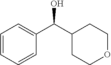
C1=CC=CC(C(C2CCOCC2)O)=C1
